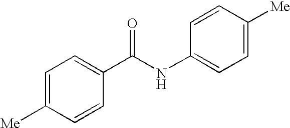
C1=C([Me])C=CC(C(NC2=CC=C([Me])C=C2)=O)=C1
